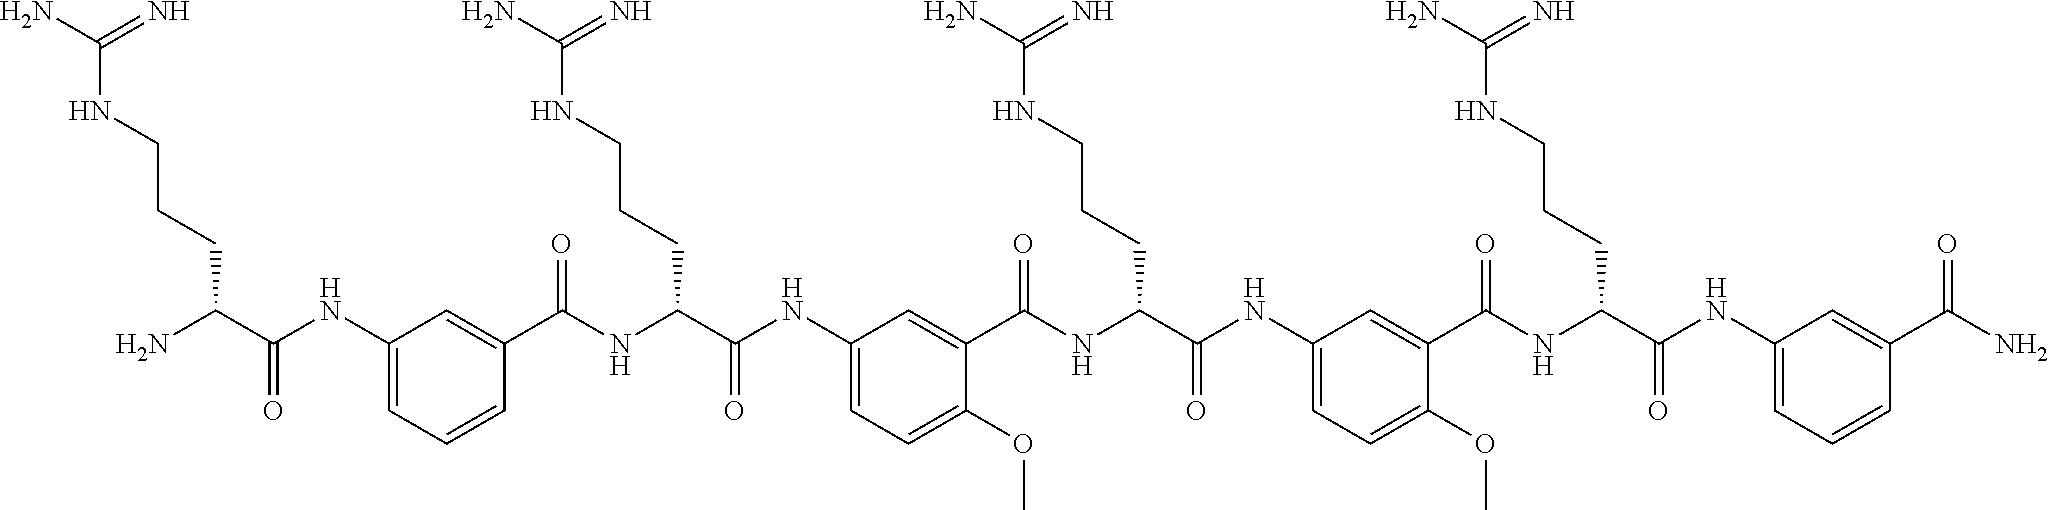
C1(NC(C(N)CCCNC(N)=N)=O)=CC=CC(C(NC(C(NC2=CC=C(OC)C(C(NC(C(NC3=CC=C(OC)C(C(NC(C(NC4=CC=CC(C(N)=O)=C4)=O)CCCNC(N)=N)=O)=C3)=O)CCCNC(N)=N)=O)=C2)=O)CCCNC(N)=N)=O)=C1
